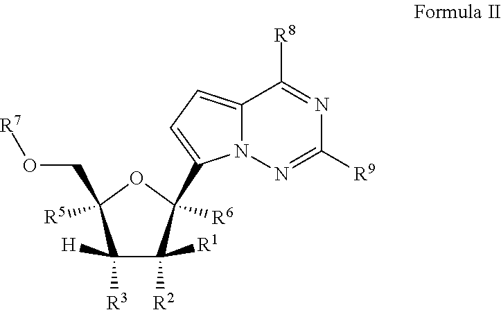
N12C(=CC=C1C1([R6])C([R2])([R1])C([R3])([H])C(CO[R7])([R5])O1)C([R8])=NC([R9])=N2
